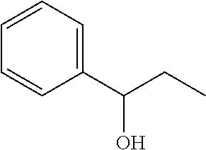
C1=CC=C(C(CC)O)C=C1
